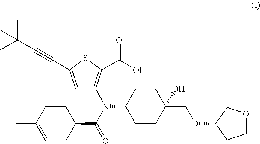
C1(COC2CCOC2)(O)CCC(N(C2=C(C(=O)O)SC(C#CC(C)(C)C)=C2)C(C2CCC(C)=CC2)=O)CC1
